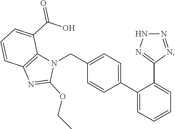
C1(C2=CC=C(CN3C4=C(N=C3OCC)C=CC=C4C(O)=O)C=C2)=CC=CC=C1C1=NNN=N1
